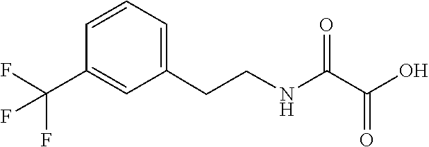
C1(C(F)(F)F)=CC(CCNC(C(=O)O)=O)=CC=C1
